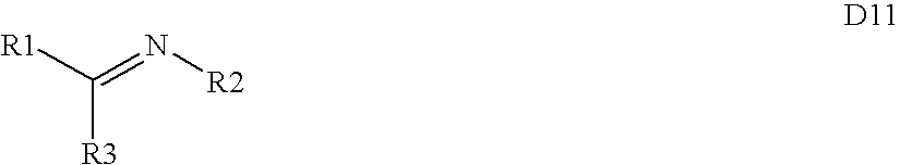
[R1]C(=N[R2])[R3]
